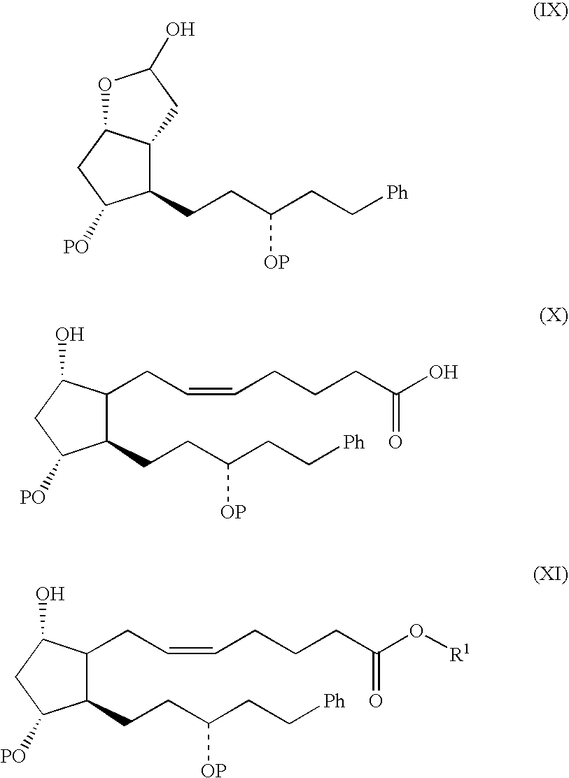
C1(CCC(CC[Ph])[OP])C2C(CC1[PO])OC(O)C2.C1(CCC(CC[Ph])[OP])C(CC=CCCCC(O)=O)C(O)CC1[PO].C1(CCC(CC[Ph])[OP])C(CC=CCCCC(O[R1])=O)C(O)CC1[PO]
